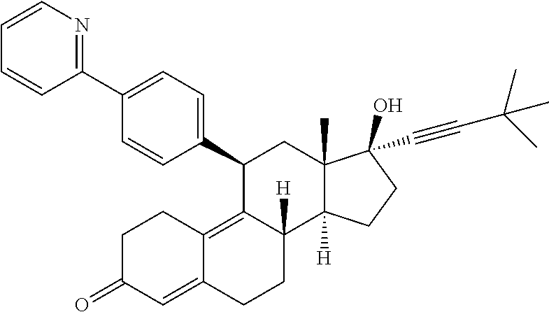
C1(C2=CC=C(C3=NC=CC=C3)C=C2)C2=C3C(=CC(=O)CC3)CCC2([H])C2([H])C(C)(C1)C(C#CC(C)(C)C)(O)CC2
